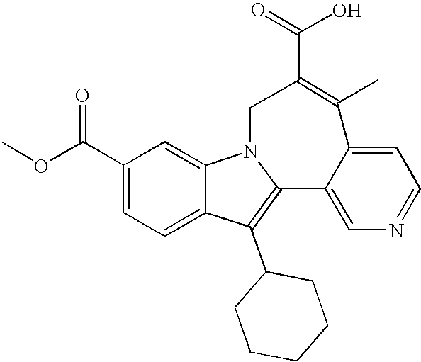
C1(C(OC)=O)=CC=C2C(=C1)N1C(=C2C2CCCCC2)C2=CN=CC=C2C(C)=C(C(=O)O)C1
